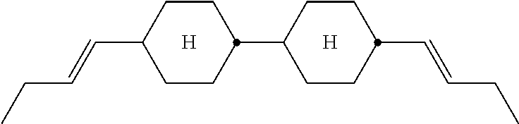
[H].[H].C1(C=CCC)CCC(C2CCC(C=CCC)CC2)CC1
